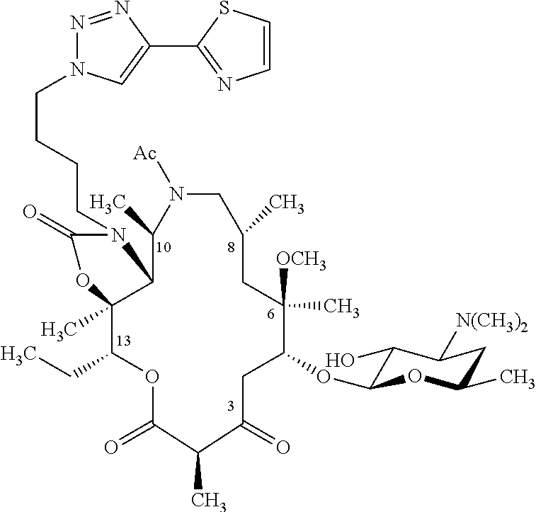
C(CCCN1C(=O)OC2(C)C(CC)OC(=O)C(C)C(=O)CC(OC3C(O)C([N(CH3)2])CC(C)O3)C([OCH3])(C)CC(C)CN([Ac])C(C)C12)N1N=NC(C2=NC=CS2)=C1
